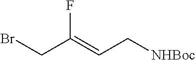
BrCC(=CC[NHBoc])F
